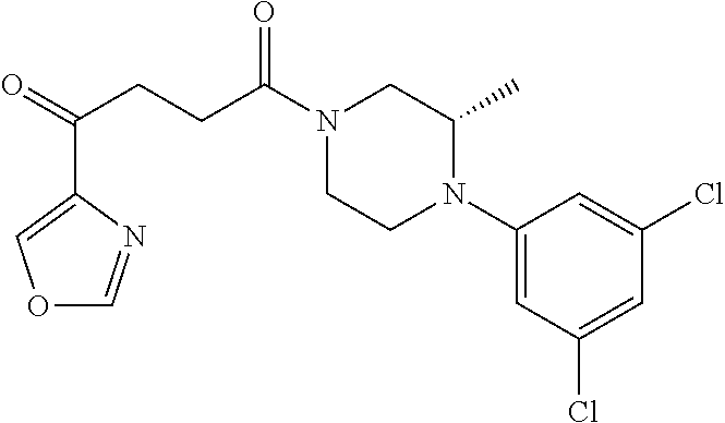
C1(N2CCN(C(CCC(=O)C3=COC=N3)=O)CC2C)=CC(Cl)=CC(Cl)=C1
